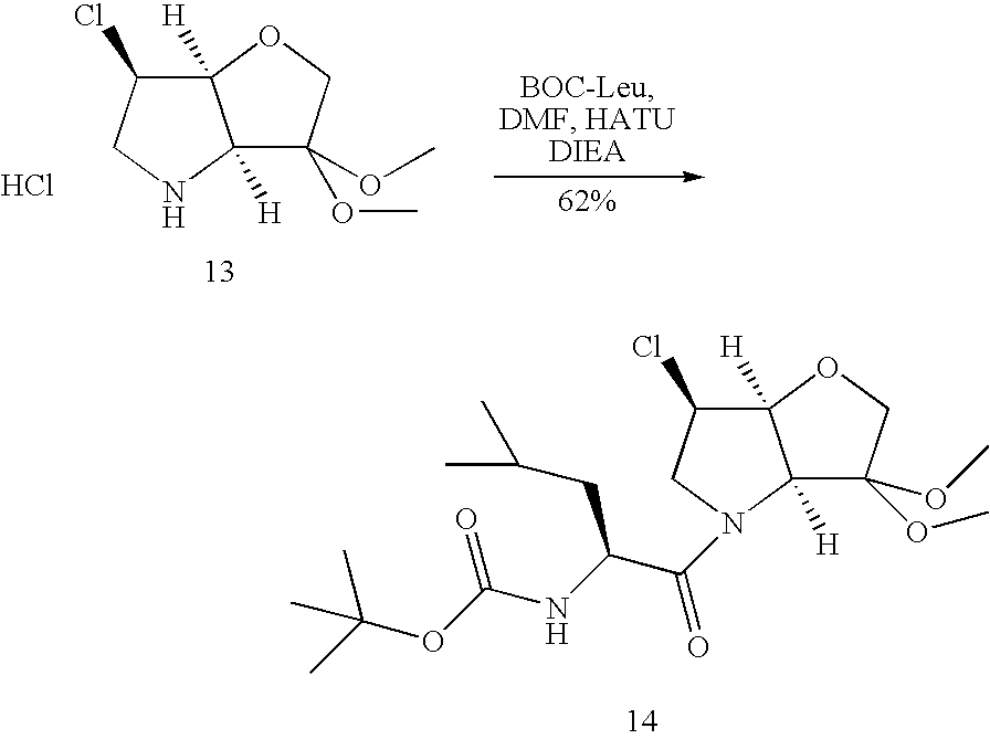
C12([H])C(OC)(OC)COC1([H])C(Cl)CN2C(C(NC(OC(C)(C)C)=O)CC(C)C)=O.C12([H])C(OC)(OC)COC1([H])C(Cl)CN2.Cl
